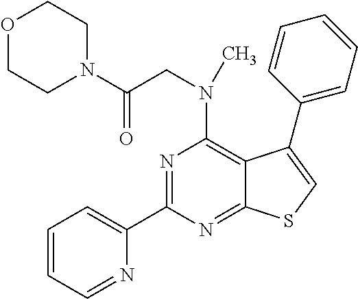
N1=C(C2=CC=CC=N2)N=C2C(=C1N(CC(N1CCOCC1)=O)C)C(C1=CC=CC=C1)=CS2
